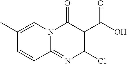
C1(C)=CN2C(=NC(Cl)=C(C(=O)O)C2=O)C=C1
